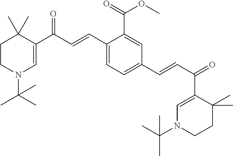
C1CN(C(C)(C)C)C=C(C(C=CC2=CC=C(C=CC(=O)C3=CN(C(C)(C)C)CCC3(C)C)C=C2C(=O)OC)=O)C1(C)C
